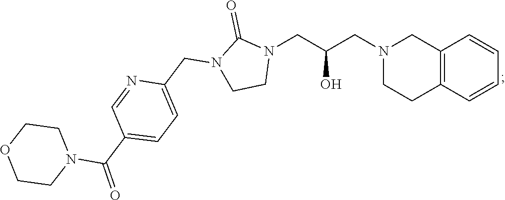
C12=C(C=CC=C1)CCN(CC(CN1C(=O)N(CC3=CC=C(C(N4CCOCC4)=O)C=N3)CC1)O)C2
